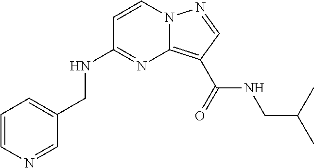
C1=CN=CC(CNC2=NC3=C(C(NCC(C)C)=O)C=NN3C=C2)=C1
